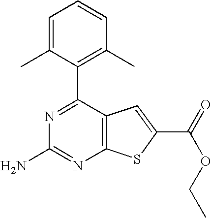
C12=C(C(C3=C(C)C=CC=C3C)=NC(N)=N1)C=C(C(=O)OCC)S2
